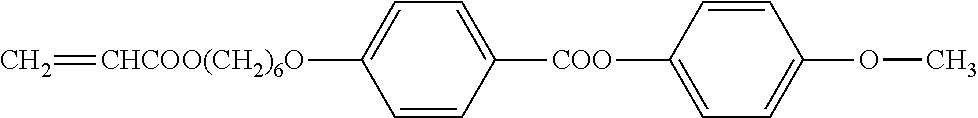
C1=CC([COO]C2=CC=C(OC)C=C2)=CC=C1[CHCOO(CH2)6O]=C
